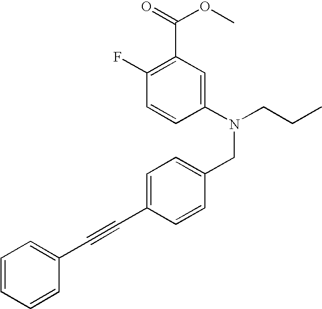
C1=CC(N(CCC)CC2=CC=C(C#CC3=CC=CC=C3)C=C2)=CC(C(OC)=O)=C1F
